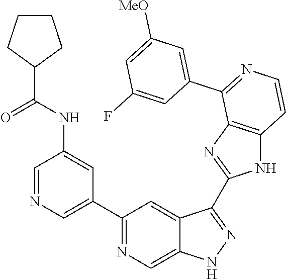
C1(C2=CN=CC(NC(=O)C3CCCC3)=C2)=NC=C2C(=C1)C(C1=NC3=C(N1)C=CN=C3C1=CC([MeO])=CC(F)=C1)=NN2
